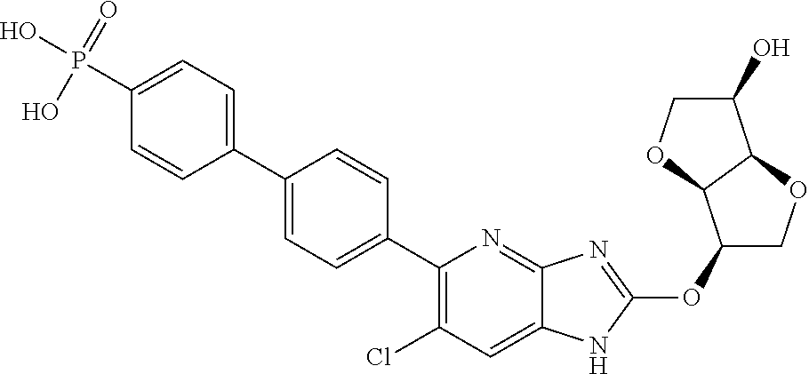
C1(P(O)(O)=O)=CC=C(C2=CC=C(C3=C(Cl)C=C4C(=N3)N=C(OC3COC5C3OCC5O)N4)C=C2)C=C1
